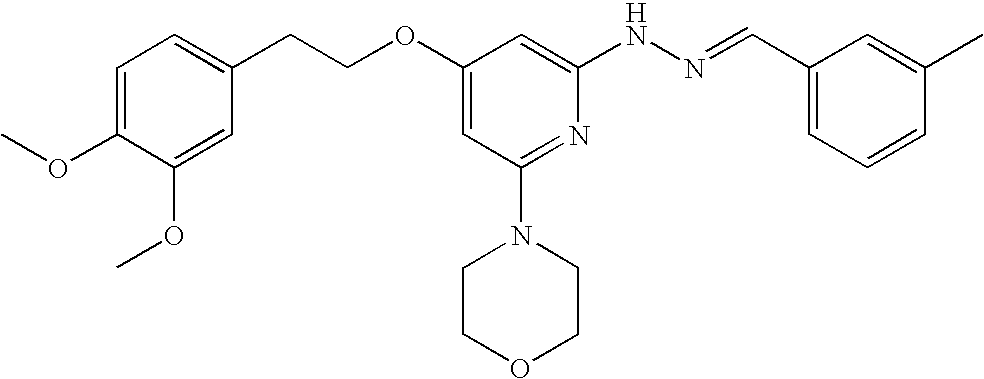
C1(CCOC2=CC(N3CCOCC3)=NC(NN=CC3=CC=CC(C)=C3)=C2)=CC=C(OC)C(OC)=C1
